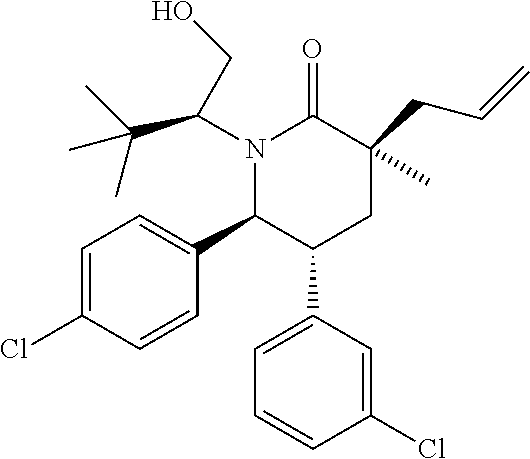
N1(C(CO)C(C)(C)C)C(C2=CC=C(Cl)C=C2)C(C2=CC=CC(Cl)=C2)CC(C)(CC=C)C1=O
